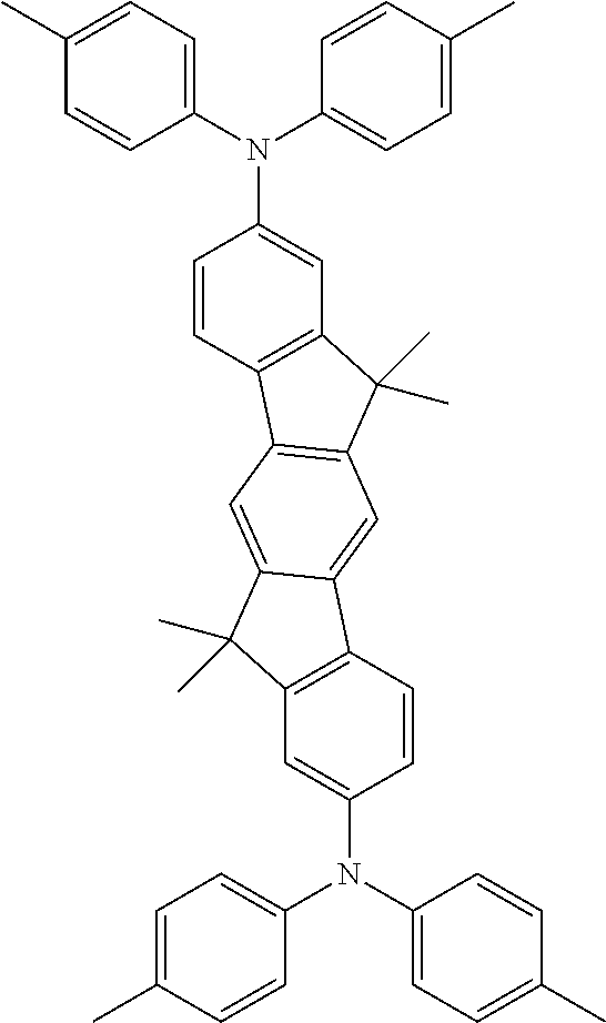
C1(C)=CC=C(N(C2=CC=C(C)C=C2)C2=CC3=C(C=C2)C2=C(C3(C)C)C=C3C(=C2)C(C)(C)C2=C3C=CC(N(C3=CC=C(C)C=C3)C3=CC=C(C)C=C3)=C2)C=C1
